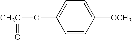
O([CH2C]=O)C1=CC=C([OCH3])C=C1
